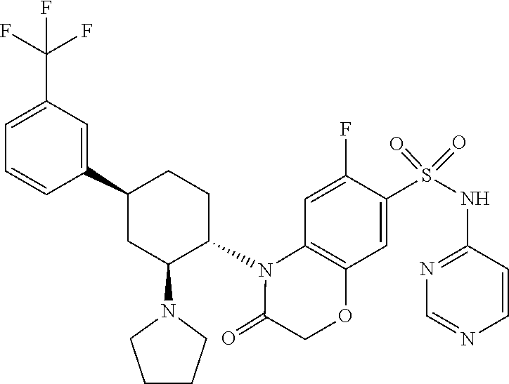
S(=O)(=O)(C1=CC2=C(N(C3CCC(C4=CC(C(F)(F)F)=CC=C4)CC3N3CCCC3)C(=O)CO2)C=C1F)NC1=NC=NC=C1
